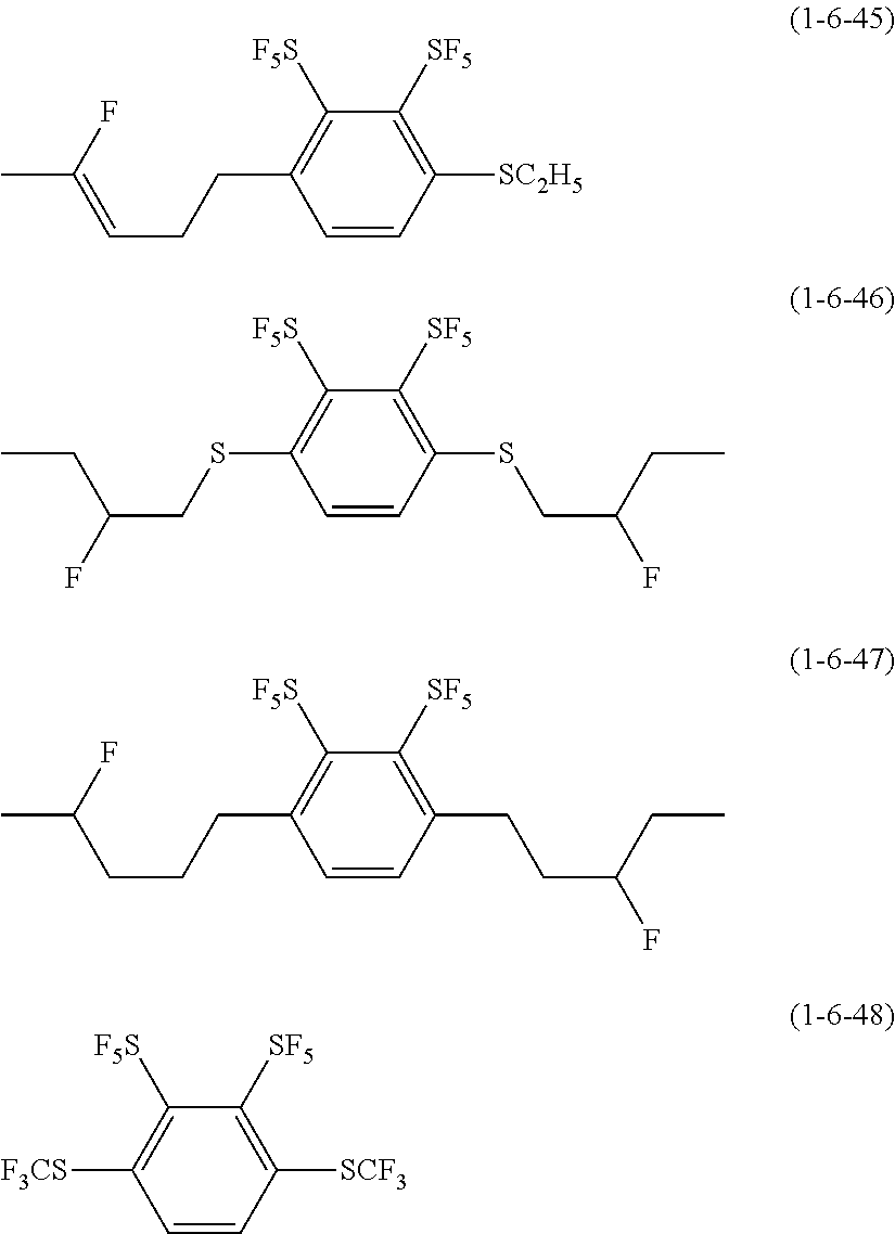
C1=CC([SC2H5])=C([SF5])C([F5S])=C1CCC=C(C)F.C1=CC(SCC(F)CC)=C([SF5])C([F5S])=C1SCC(CC)F.C1=CC(CCC(F)CC)=C([SF5])C([F5S])=C1CCCC(C)F.C1=CC([SCF3])=C([SF5])C([F5S])=C1[F3CS]
